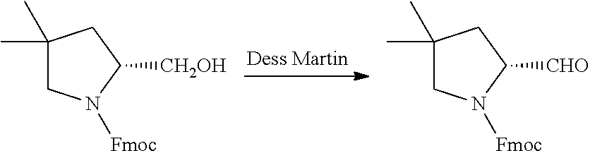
C1(C)(C)CN([Fmoc])C([CH2OH])C1.C1(C)(C)CN([Fmoc])C([CHO])C1
